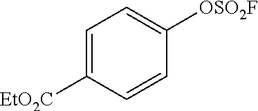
C1=C([EtO2C])C=CC([OSO2F])=C1
